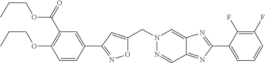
O1C(CN2N=CC3=NC(C4=CC=CC(F)=C4F)=NC3=C2)=CC(C2=CC(C(=O)OCCC)=C(OCCC)C=C2)=N1
